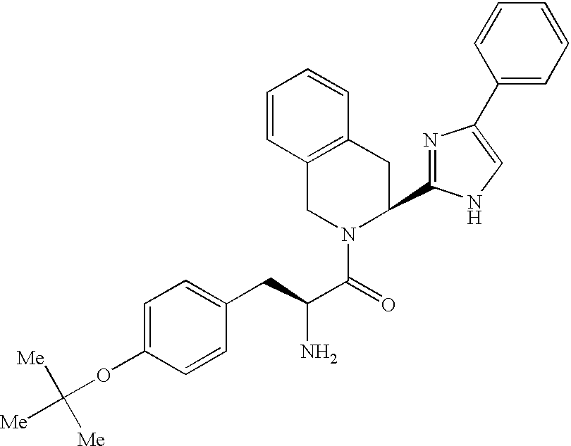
C1=CC2=C(C=C1)CC(C1=NC(C3=CC=CC=C3)=CN1)N(C(=O)C(N)CC1=CC=C(OC([Me])([Me])[Me])C=C1)C2
